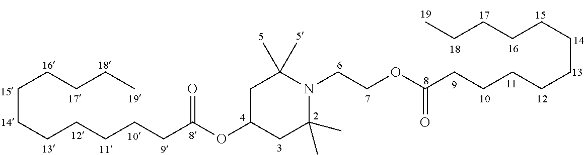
C1C(OC(=O)CCCCCCCCCCC)CC(C)(C)N(CCOC(CCCCCCCCCCC)=O)C1(C)C
